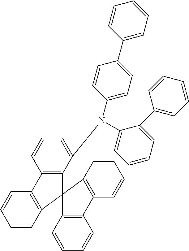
C12=C(C(N(C3=CC=CC=C3C3=CC=CC=C3)C3=CC=C(C4=CC=CC=C4)C=C3)=CC=C1)C1(C3=C2C=CC=C3)C2=C(C3=C1C=CC=C3)C=CC=C2
